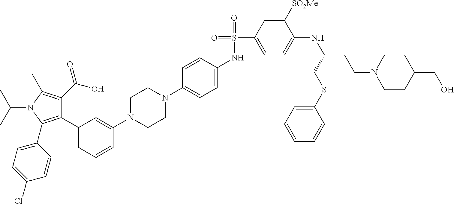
C1(C2=CC=CC(N3CCN(C4=CC=C(NS(=O)(C5=CC=C(NC(CCN6CCC(CO)CC6)CSC6=CC=CC=C6)C([SO2Me])=C5)=O)C=C4)CC3)=C2)=C(C2=CC=C(Cl)C=C2)N(C(C)C)C(C)=C1C(O)=O
